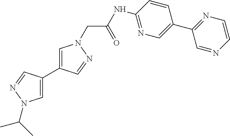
C1=C(C2=CN(C(C)C)N=C2)C=NN1CC(=O)NC1=NC=C(C2=NC=CN=C2)C=C1
